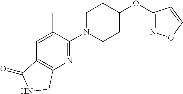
C1(OC2CCN(C3=NC4=C(C=C3C)C(=O)NC4)CC2)=NOC=C1
